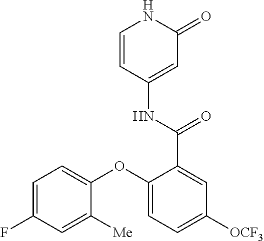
C1=CC(NC(=O)C2=CC([OCF3])=CC=C2OC2=CC=C(F)C=C2[Me])=CC(=O)N1
